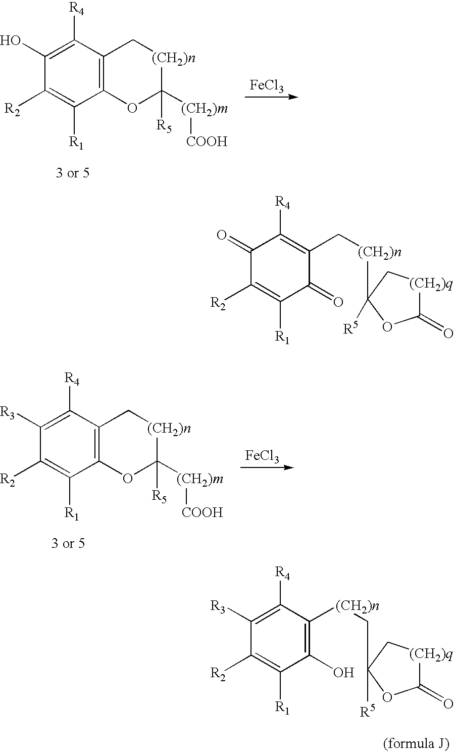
C12=C(OC([(CH2)m][COOH])([R5])[(CH2)n]C1)C([R1])=C([R2])C(O)=C2[R4].[FeCl3].C12=C(OC([(CH2)m][COOH])([R5])[(CH2)n]C1)C([R1])=C([R2])C([R3])=C2[R4].[FeCl3].C1([(CH2)n]CC2([R5])C[(CH2)q]C(=O)O2)=C(O)C([R1])=C([R2])C([R3])=C1[R4].C1(C[(CH2)n]C2([R5])C[(CH2)q]C(=O)O2)=C([R4])C(=O)C([R2])=C([R1])C1=O
